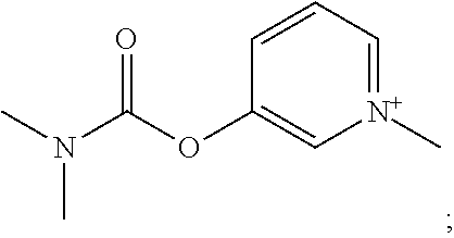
C1=CC(OC(N(C)C)=O)=C[N+](C)=C1
